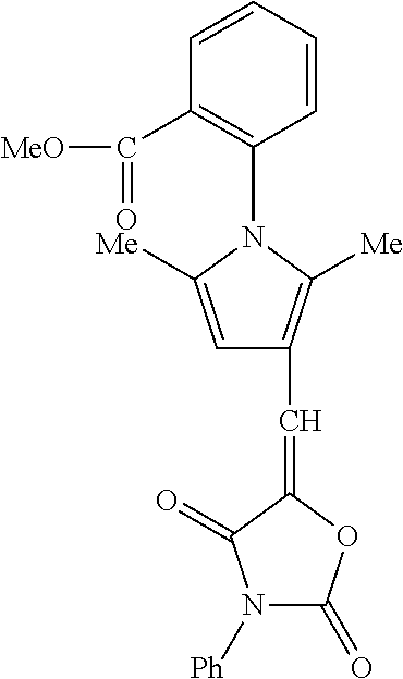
C1=CC=CC(N2C([Me])=CC(C=C3OC(=O)N([Ph])C3=O)=C2[Me])=C1C([MeO])=O
